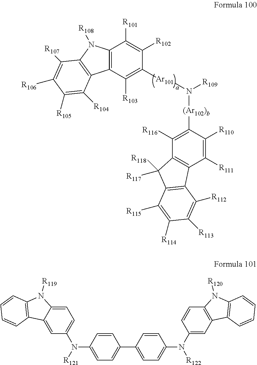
C12=C(N([R108])C3=C1C([R104])=C([R105])C([R106])=C3[R107])C([R101])=C([R102])C([Ar101]N([R109])[(Ar102)b]C1=C([R116])C3=C(C([R111])=C1[R110])C1=C(C3([R118])[R117])C([R115])=C([R114])C([R113])=C1[R112])=C2[R103].C1=C2C(=CC(N(C3=CC=C(C4=CC=C(N([R122])C5=CC6=C(C=C5)N([R120])C5=C6C=CC=C5)C=C4)C=C3)[R121])=C1)C1=C(N2[R119])C=CC=C1
